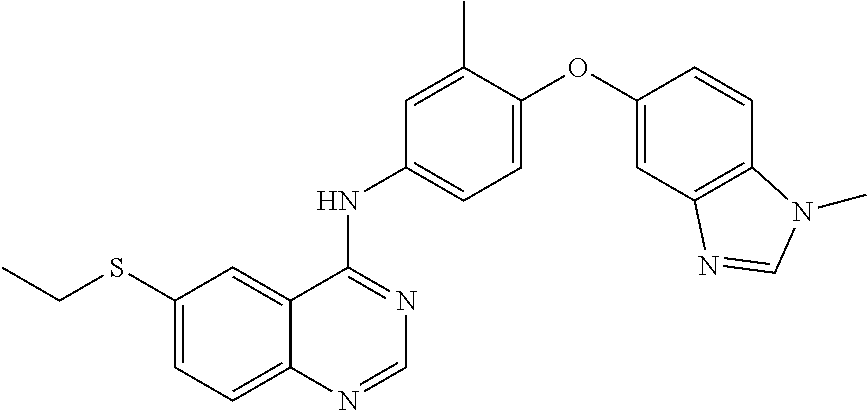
C12=CC=C(SCC)C=C1C(NC1=CC=C(OC3=CC4=C(C=C3)N(C)C=N4)C(C)=C1)=NC=N2
